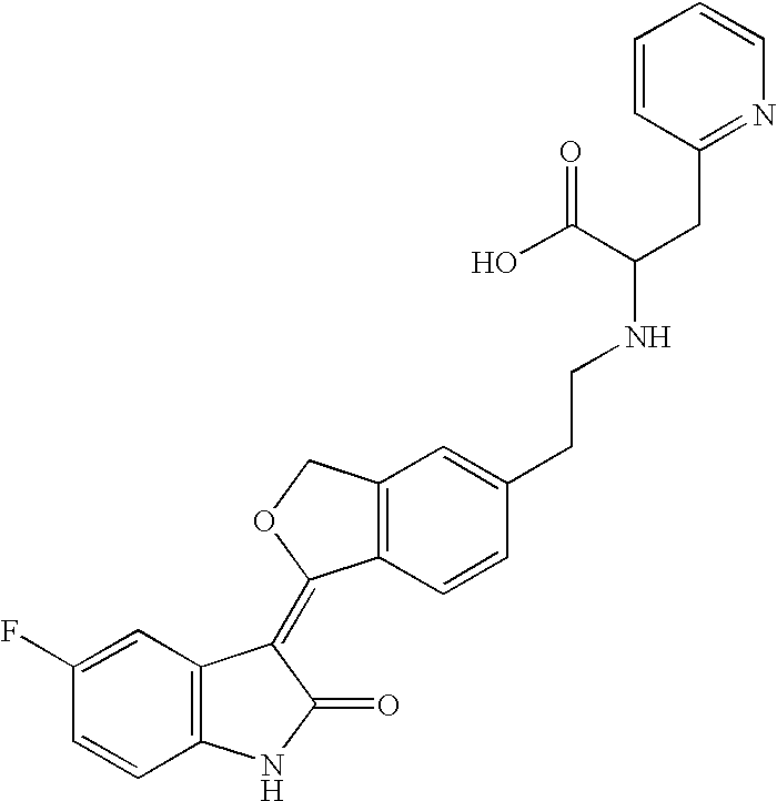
C1=C(F)C=CC2=C1C(=C1C3=C(CO1)C=C(CCNC(CC1=NC=CC=C1)C(O)=O)C=C3)C(=O)N2
